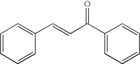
C1=CC=CC(C=CC(C2=CC=CC=C2)=O)=C1
